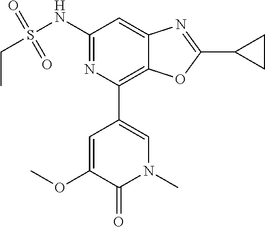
N1(C)C=C(C2=C3C(=CC(NS(CC)(=O)=O)=N2)N=C(C2CC2)O3)C=C(OC)C1=O
